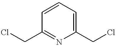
C1(CCl)=NC(CCl)=CC=C1
